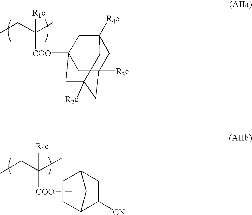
C1C2C([CN])CC(C1)C2.C[COO]C(C)(CC)[R1c].C12([R2c])CC3([R4c])CC([R3c])(C1)CC([COO]C([R1c])(C)CC)(C3)C2
